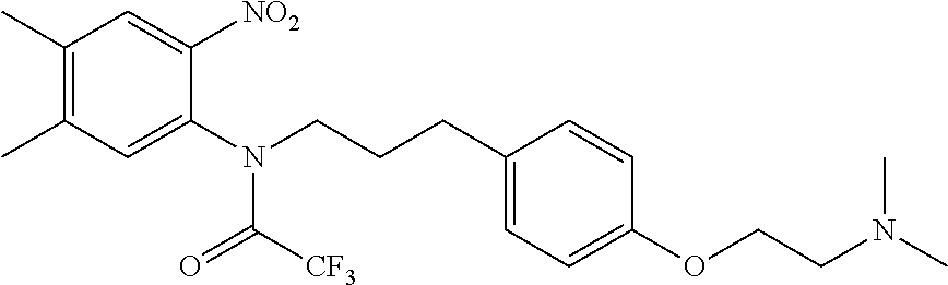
C1(C)=C(C)C=C(N(CCCC2=CC=C(OCCN(C)C)C=C2)C([CF3])=O)C([NO2])=C1
